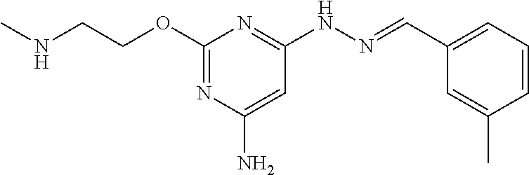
N(CCOC1=NC(N)=CC(NN=CC2=CC=CC(C)=C2)=N1)C
